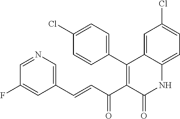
C1=NC=C(C=CC(C2=C(C3=CC=C(Cl)C=C3)C3=CC(Cl)=CC=C3NC2=O)=O)C=C1F
